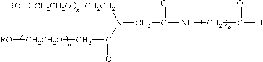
[RO][CH2CH2O][CH2CH2]N(C(C[CH2CH2O][RO])=O)CC(NCC(=O)[H])=O
